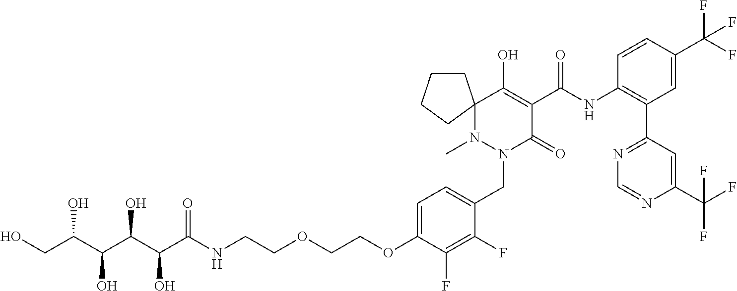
C1CCCC12N(C)N(CC1=CC=C(OCCOCCNC(C(C(O)C(O)C(O)CO)O)=O)C(F)=C1F)C(=O)C(C(NC1=C(C3=NC=NC(C(F)(F)F)=C3)C=C(C(F)(F)F)C=C1)=O)=C2O
